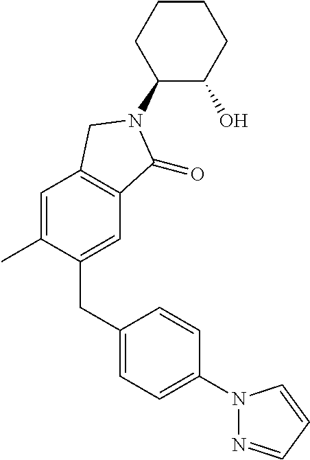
C1=C(C)C(CC2=CC=C(N3N=CC=C3)C=C2)=CC2=C1CN(C1C(O)CCCC1)C2=O
